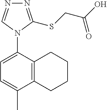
C12=C(C(N3C=NN=C3SCC(O)=O)=CC=C1C)CCCC2
